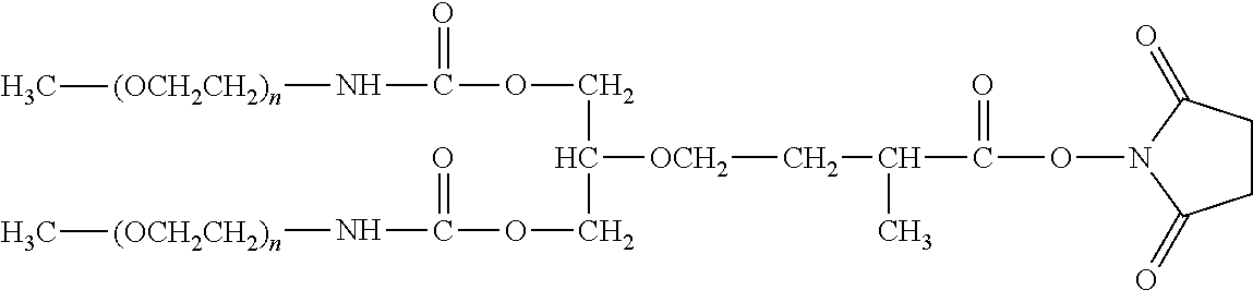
O(N1C(=O)CCC1=O)C(=O)C(C[OCH2]C(COC(N[(OCH2CH2)n]C)=O)COC(N[(OCH2CH2)n]C)=O)C
